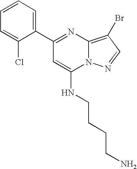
C1=CC=C(C2=NC3=C(Br)C=NN3C(NCCCCN)=C2)C(Cl)=C1
